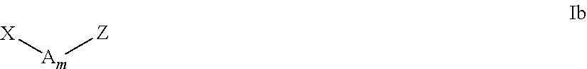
[Am]([Z])[X]
